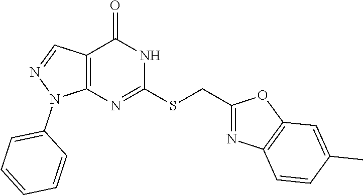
C12=C(N=C(SCC3=NC4=C(O3)C=C(C)C=C4)NC1=O)N(C1=CC=CC=C1)N=C2
